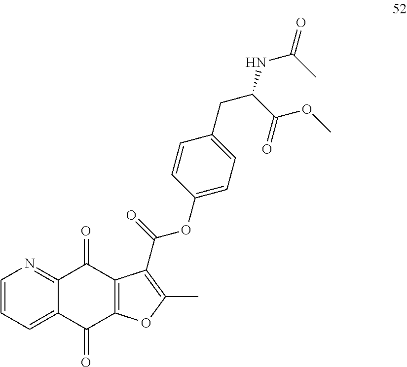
C1=CC=C2C(=N1)C(=O)C1=C(C2=O)OC(C)=C1C(OC1=CC=C(CC(NC(=O)C)C(OC)=O)C=C1)=O
